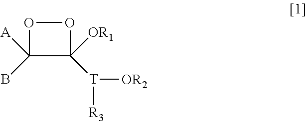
O1C(B)([A])C([T]([OR2])[R3])([OR1])O1
